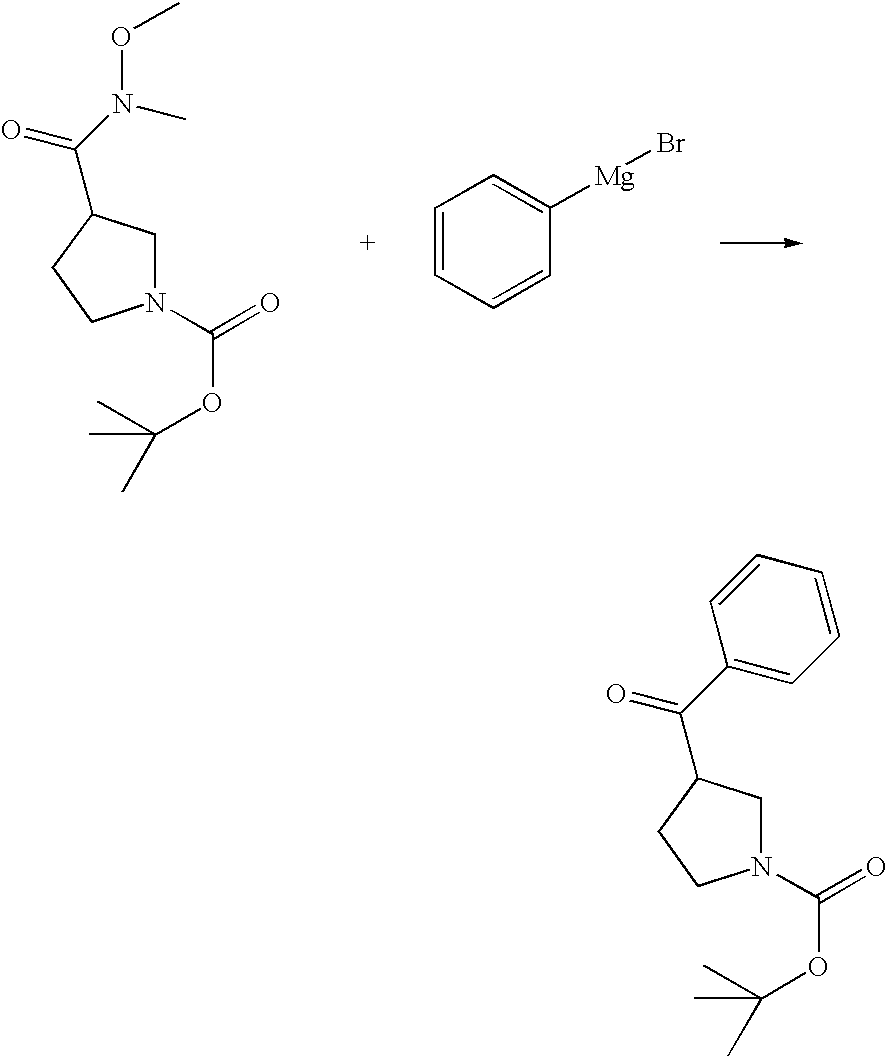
N1(C(=O)OC(C)(C)C)CC(C(N(OC)C)=O)CC1.C1=CC=CC([Mg]Br)=C1.N1(C(=O)OC(C)(C)C)CC(C(C2=CC=CC=C2)=O)CC1
